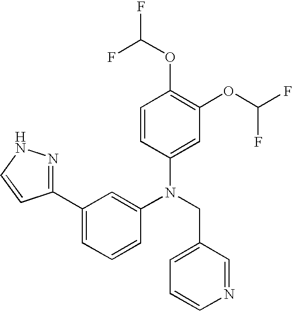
C1=CC(N(CC2=CC=CN=C2)C2=CC(C3=NNC=C3)=CC=C2)=CC(OC(F)F)=C1OC(F)F
